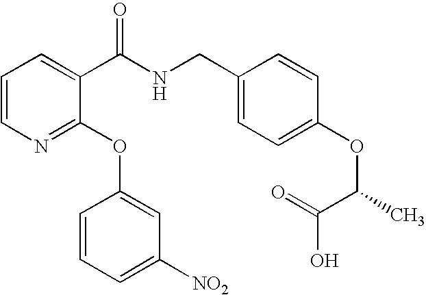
C1=CN=C(OC2=CC([NO2])=CC=C2)C(C(NCC2=CC=C(OC(C(O)=O)C)C=C2)=O)=C1
